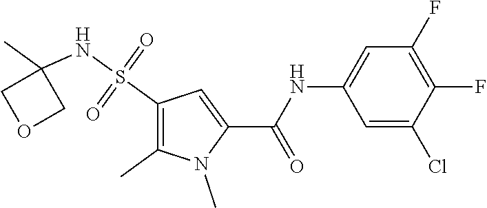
S(C1=C(C)N(C)C(C(=O)NC2=CC(F)=C(F)C(Cl)=C2)=C1)(NC1(C)COC1)(=O)=O
